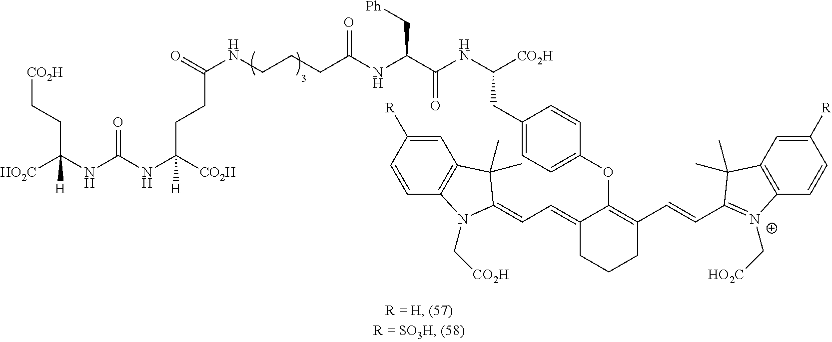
[HO2C]C(NC(NC([CO2H])(CCC(NCCCC(NC(C(NC([CO2H])CC1=CC=C(OC2=C(C=CC3=[N+](C[HO2C])C4=C(C=C([R])C=C4)C3(C)C)CCCC2=CC=C2N(C[CO2H])C3=C(C=C([R])C=C3)C2(C)C)C=C1)=O)C[Ph])=O)=O)[H])=O)(CC[CO2H])[H]
